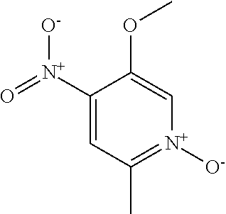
[N+]1([O-])=C(C)C=C([N+](=O)[O-])C(OC)=C1
